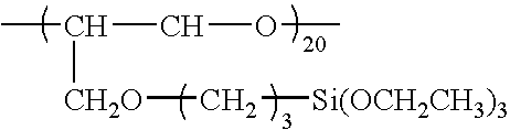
CC(COC)[CH2O]C[Si(OCH2CH3)3]
